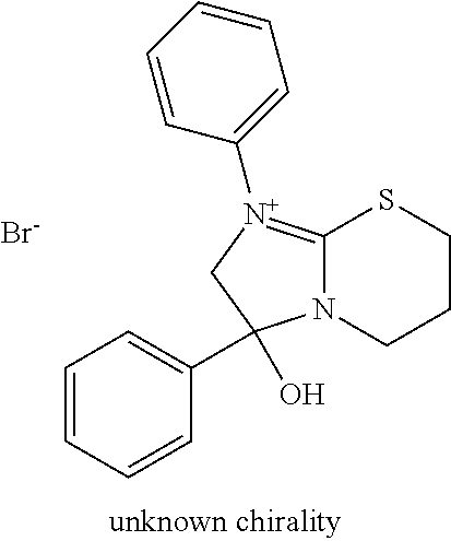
C12=[N+](C3=CC=CC=C3)CC(O)(C3=CC=CC=C3)N1CCCS2.[Br-]
